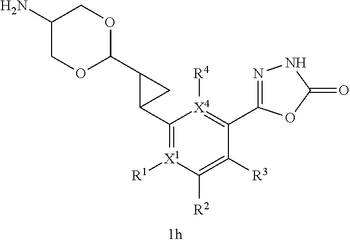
C1(C2C(C3OCC(N)CO3)C2)=[X1]([R1])C([R2])=C([R3])C(C2=NNC(=O)O2)=[X4]1[R4]
